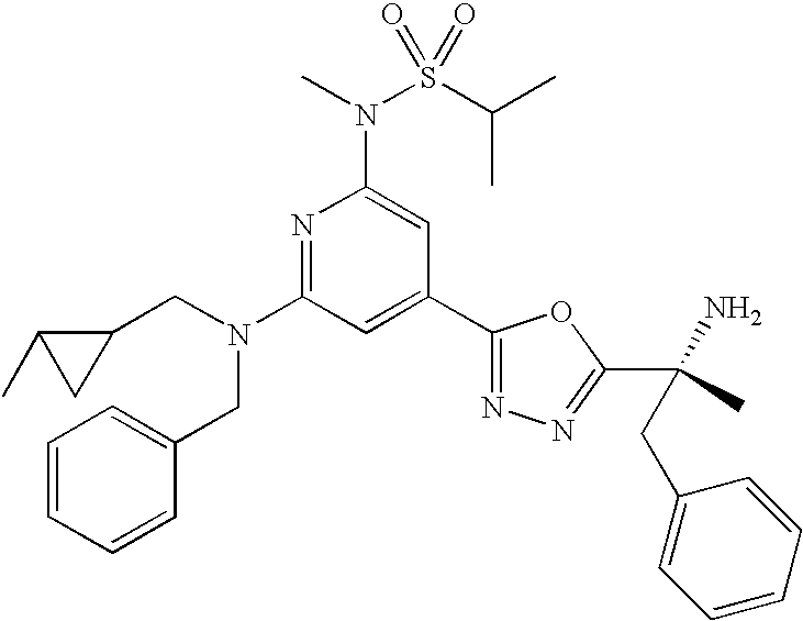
N1=C(N(CC2C(C)C2)CC2=CC=CC=C2)C=C(C2=NN=C(C(N)(C)CC3=CC=CC=C3)O2)C=C1N(C)S(C(C)C)(=O)=O
